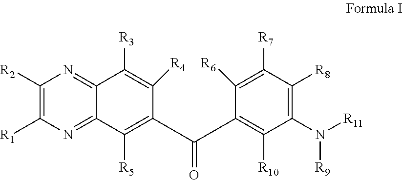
C1([R2])=C([R1])N=C2C(=N1)C([R3])=C([R4])C(C(=O)C1=C([R10])C(N([R9])[R11])=C([R8])C([R7])=C1[R6])=C2[R5]
